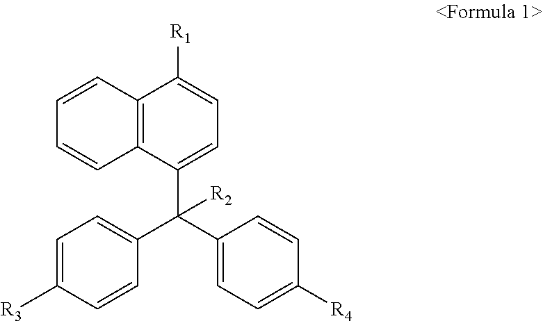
C1=CC2=C(C=C1)C(C(C1=CC=C([R4])C=C1)(C1=CC=C([R3])C=C1)[R2])=CC=C2[R1]
